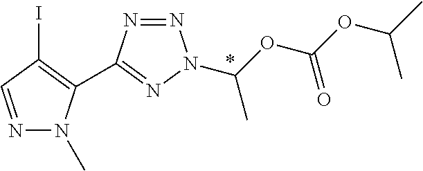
N1=CC(I)=C(C2=NN(C(OC(OC(C)C)=O)C)N=N2)N1C
